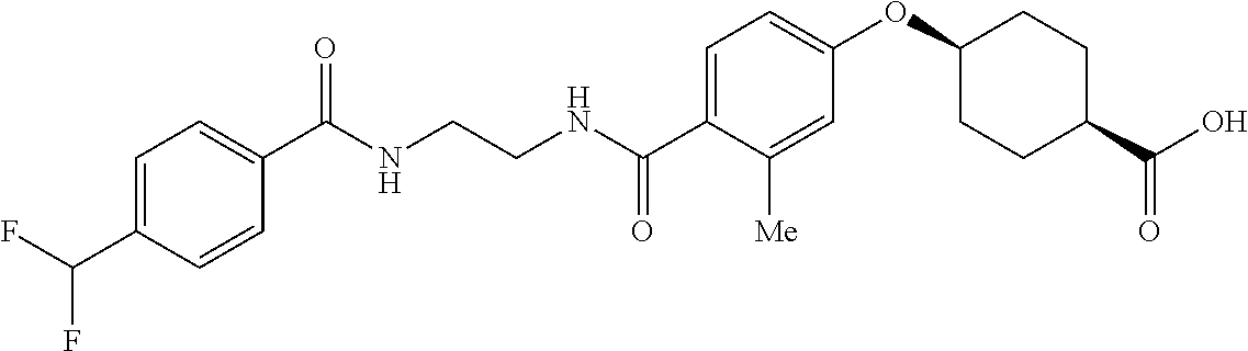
C1=C(C(F)F)C=CC(C(NCCNC(C2=CC=C(OC3CCC(C(O)=O)CC3)C=C2[Me])=O)=O)=C1
